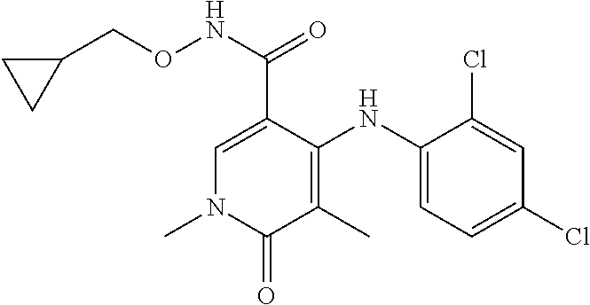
C1=C(C(NOCC2CC2)=O)C(NC2=CC=C(Cl)C=C2Cl)=C(C)C(=O)N1C
